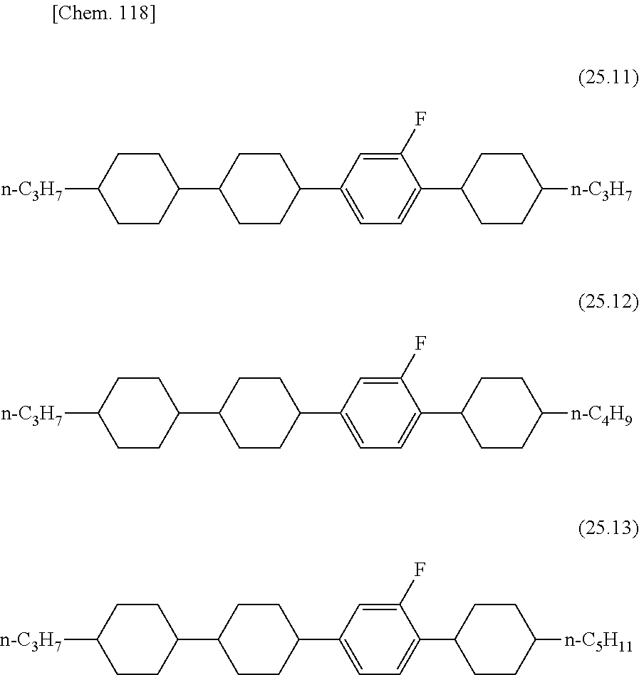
C1(C2CCC([n-C3H7])CC2)CCC(C2=CC=C(C3CCC([n-C3H7])CC3)C(F)=C2)CC1.C1(C2CCC([n-C3H7])CC2)CCC(C2=CC=C(C3CCC([n-C4H9])CC3)C(F)=C2)CC1.C1(C2CCC([n-C3H7])CC2)CCC(C2=CC=C(C3CCC([n-C5H11])CC3)C(F)=C2)CC1
